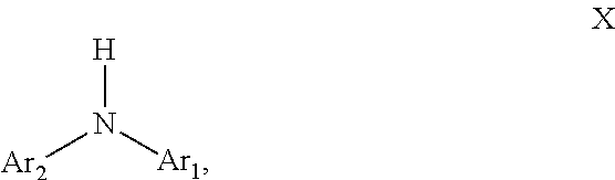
[Ar2]N([Ar1])[H]
